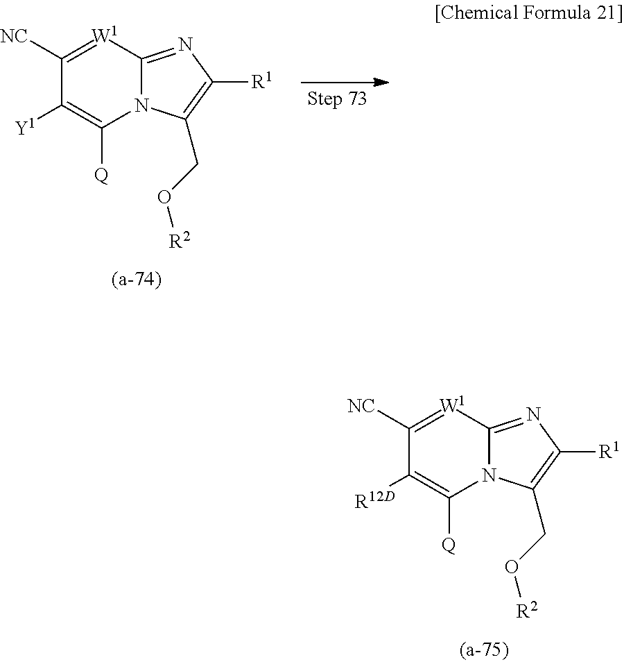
C12=NC([R1])=C(CO[R2])N1C([Q])=C([R12D])C([NC])=[W1]2.C12=NC([R1])=C(CO[R2])N1C([Q])=C([Y1])C([NC])=[W1]2
